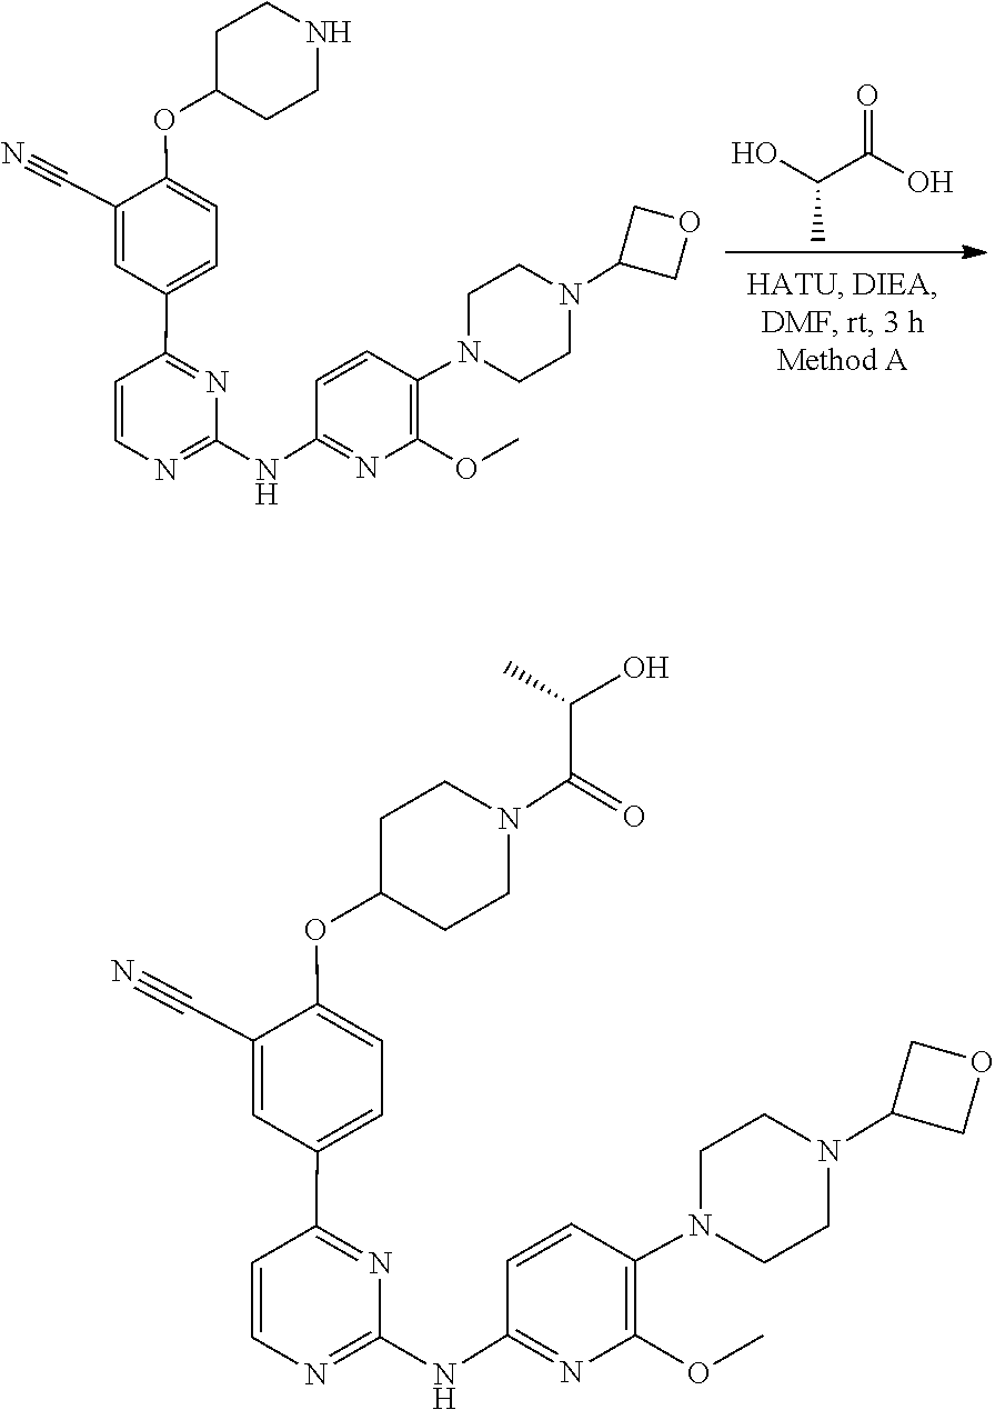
C(C(O)C)(=O)O.C1CN(C2=C(OC)N=C(NC3=NC=CC(C4=CC=C(OC5CCNCC5)C(C#N)=C4)=N3)C=C2)CCN1C1COC1.C1CN(C2=C(OC)N=C(NC3=NC=CC(C4=CC=C(OC5CCN(C(C(O)C)=O)CC5)C(C#N)=C4)=N3)C=C2)CCN1C1COC1
